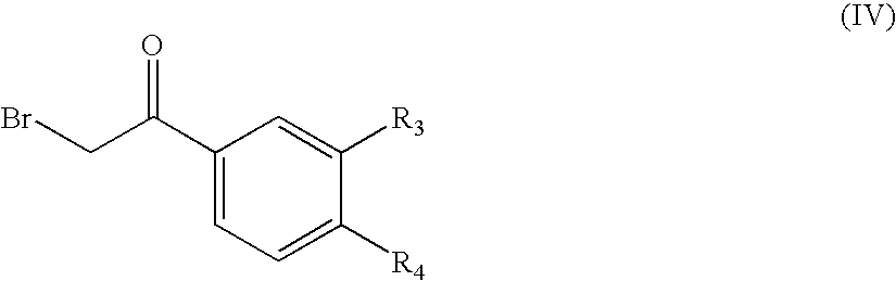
C1(C(CBr)=O)=CC=C([R4])C([R3])=C1
